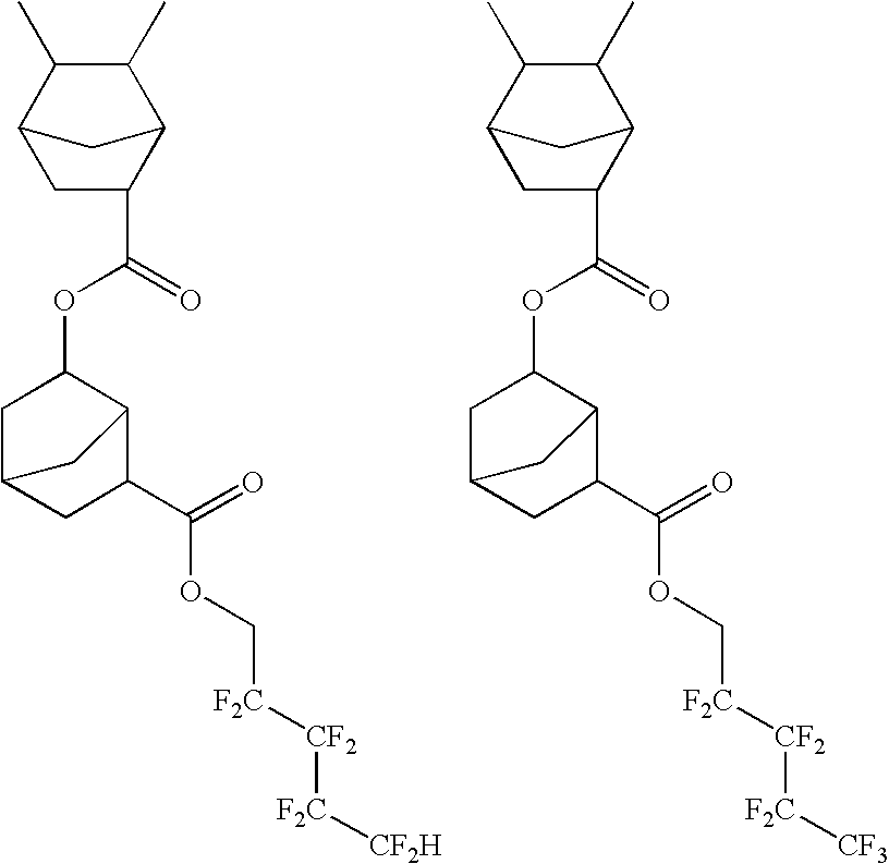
C(=O)(OC1C2C(C(=O)OC[F2C][CF2][F2C][CF2H])CC(C1)C2)C1CC2C(C)C(C)C1C2.C(=O)(OC1C2C(C(=O)OC[F2C][CF2][F2C][CF3])CC(C1)C2)C1CC2C(C)C(C)C1C2
